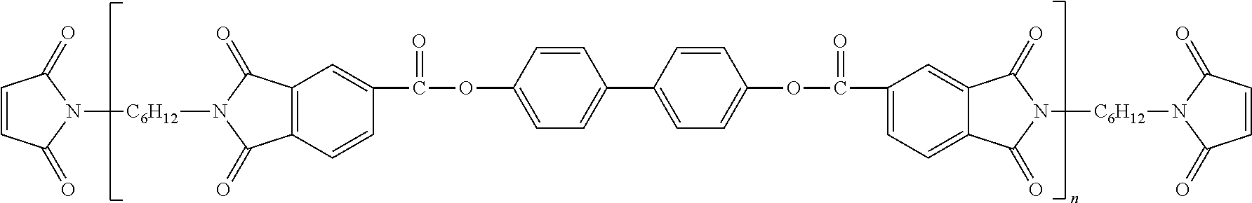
C1=CC(=O)N([C6H12]N2C(=O)C3=C(C2=O)C=C(C(OC2=CC=C(C4=CC=C(OC(=O)C5=CC=C6C(=C5)C(=O)N([C6H12]N5C(=O)C=CC5=O)C6=O)C=C4)C=C2)=O)C=C3)C1=O
